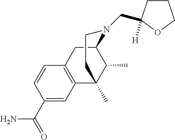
C1(C(N)=O)=CC2=C(C=C1)CC1C(C)C2(C)CCN1CC1([H])CCCO1
